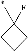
C1(C)(F)CCC1
